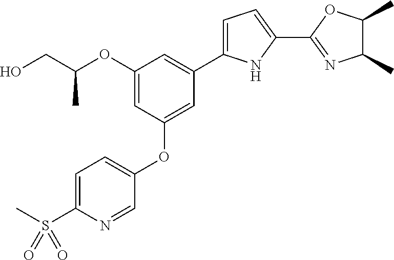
OCC(OC1=CC(OC2=CC=C(S(C)(=O)=O)N=C2)=CC(C2=CC=C(C3=NC(C)C(C)O3)N2)=C1)C
